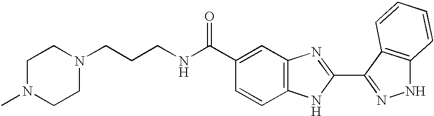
C1(C(NCCCN2CCN(C)CC2)=O)=CC2=C(C=C1)NC(C1=NNC3=C1C=CC=C3)=N2
